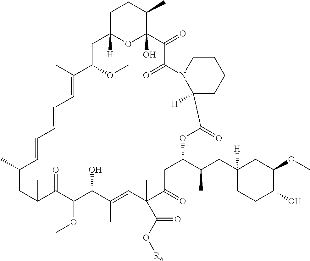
C1C2([H])OC(O)(C(C)C1)C(=O)C(=O)N1CCCCC1([H])C(=O)OC(C(CC1([H])CCC(O)C(OC)C1)C)CC(=O)C(C)(C(O[R6])=O)C=C(C)C(O)C(OC)C(=O)C(C)CC(C)C=CC=CC=C(C)C(OC)C2
